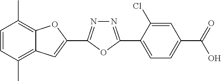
C1=CC(C)=C2C(=C1C)OC(C1=NN=C(C3=CC=C(C(=O)O)C=C3Cl)O1)=C2
